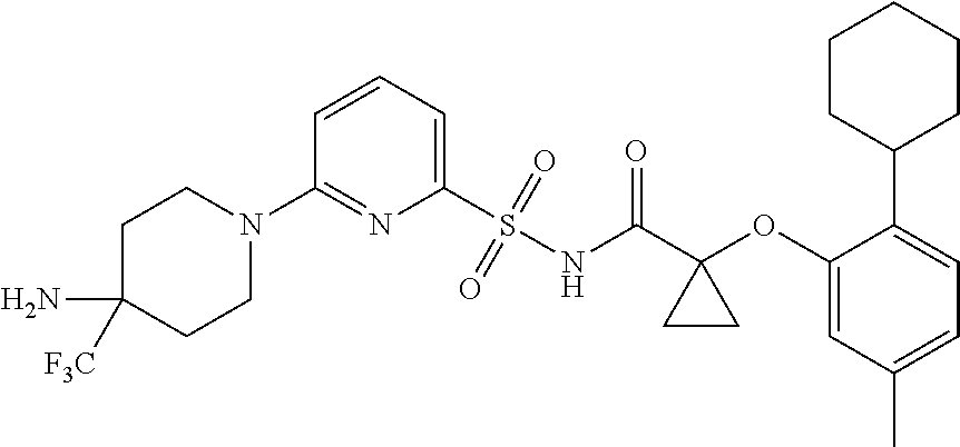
C1(N2CCC(N)([F3C])CC2)=NC(S(=O)(=O)NC(C2(OC3=CC(C)=CC=C3C3CCCCC3)CC2)=O)=CC=C1
